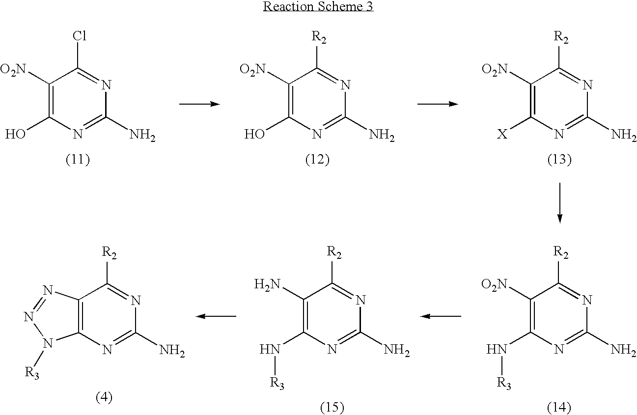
C1([O2N])=C(O)N=C(N)N=C1Cl.C1([O2N])=C(O)N=C(N)N=C1[R2].C1([O2N])=C([X])N=C(N)N=C1[R2].C1([O2N])=C(N[R3])N=C(N)N=C1[R2].C1(N)=C(N[R3])N=C(N)N=C1[R2].C12=C(N=C(N)N=C1[R2])N([R3])N=N2
